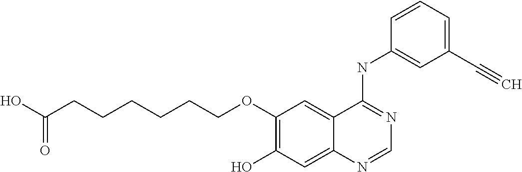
C1(OCCCCCCC(O)=O)=C(O)C=C2C(=C1)C(NC1=CC(C#C)=CC=C1)=NC=N2
